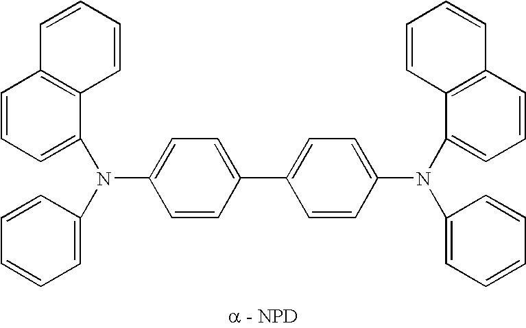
C1(N(C2=CC=CC3=C2C=CC=C3)C2=CC=CC=C2)=CC=C(C2=CC=C(N(C3=CC=CC4=C3C=CC=C4)C3=CC=CC=C3)C=C2)C=C1
